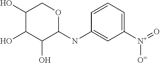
C1(O)C(O)C(O)C(NC2=CC([N+](=O)[O=])=CC=C2)OC1
